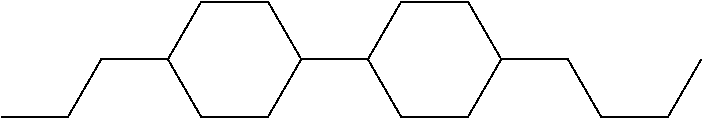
C1CC(CCC)CCC1C1CCC(CCCC)CC1
